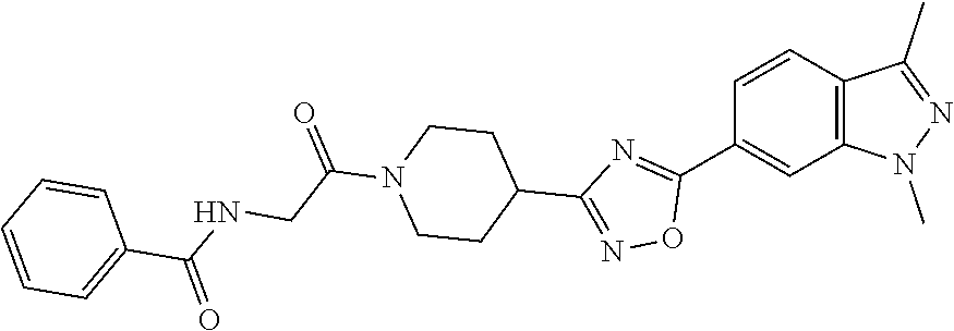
C1=CC(C2=NC(C3CCN(C(CNC(C4=CC=CC=C4)=O)=O)CC3)=NO2)=CC2=C1C(C)=NN2C
